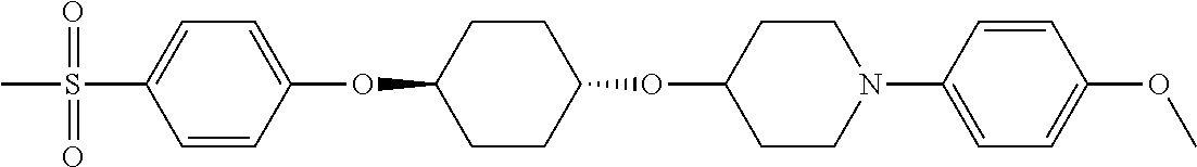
C1=CC(OC2CCC(OC3CCN(C4=CC=C(OC)C=C4)CC3)CC2)=CC=C1S(C)(=O)=O
